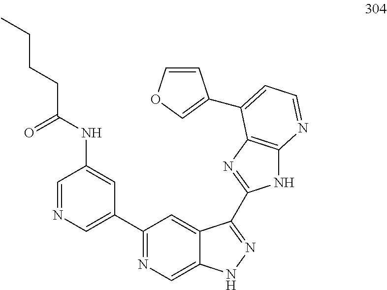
C1=NC=C(C2=NC=C3C(=C2)C(C2=NC4=C(N2)N=CC=C4C2=COC=C2)=NN3)C=C1NC(=O)CCCC
